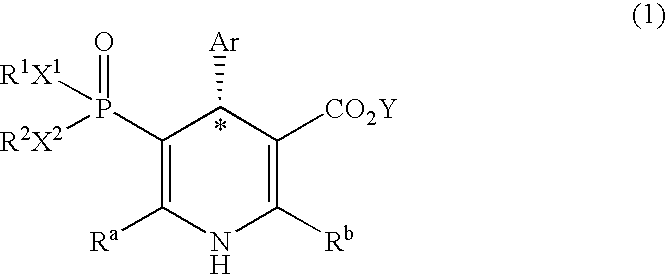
C1(P([R2X2])(=O)[R1X1])=C([Ra])NC([Rb])=C([CO2Y])C1[Ar]
